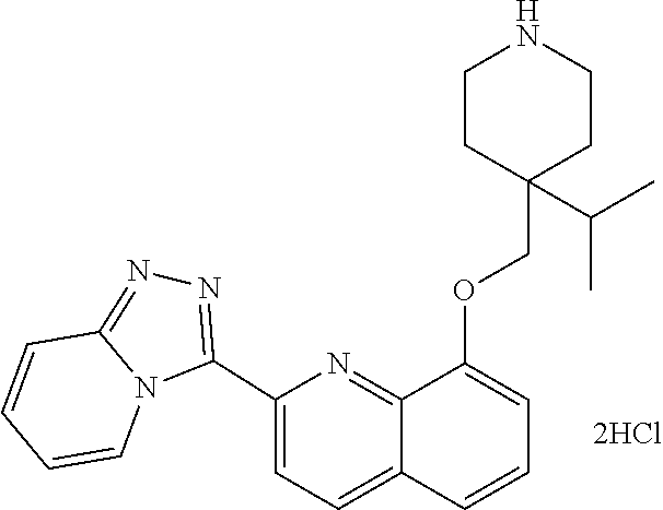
C12=NN=C(C3=CC=C4C(=N3)C(OCC3(C(C)C)CCNCC3)=CC=C4)N1C=CC=C2
